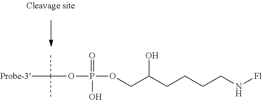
C(COP(=O)(O)OC(C)(C)[Probe-3])(CCCCN[Fl])O
